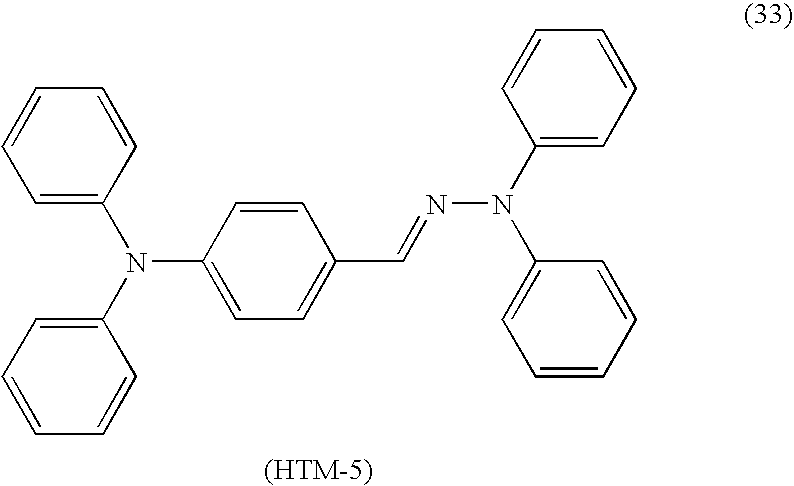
C1=C(N(C2=CC=CC=C2)C2=CC=C(C=NN(C3=CC=CC=C3)C3=CC=CC=C3)C=C2)C=CC=C1
